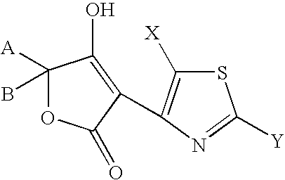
C1(B)([A])OC(=O)C(C2=C([X])SC([Y])=N2)=C1O
